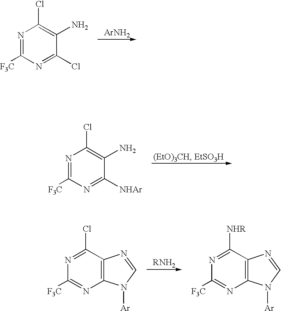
N1=C([F3C])N=C(Cl)C(N)=C1Cl.[ArNH2].N1=C([F3C])N=C([NHAr])C(N)=C1Cl.N1=C(Cl)C2=C(N=C1[F3C])N([Ar])C=N2.N1=C([NHR])C2=C(N=C1[F3C])N([Ar])C=N2.[RNH2]
